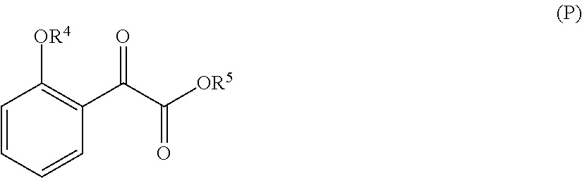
C1=CC=CC(C(C([OR5])=O)=O)=C1[OR4]
